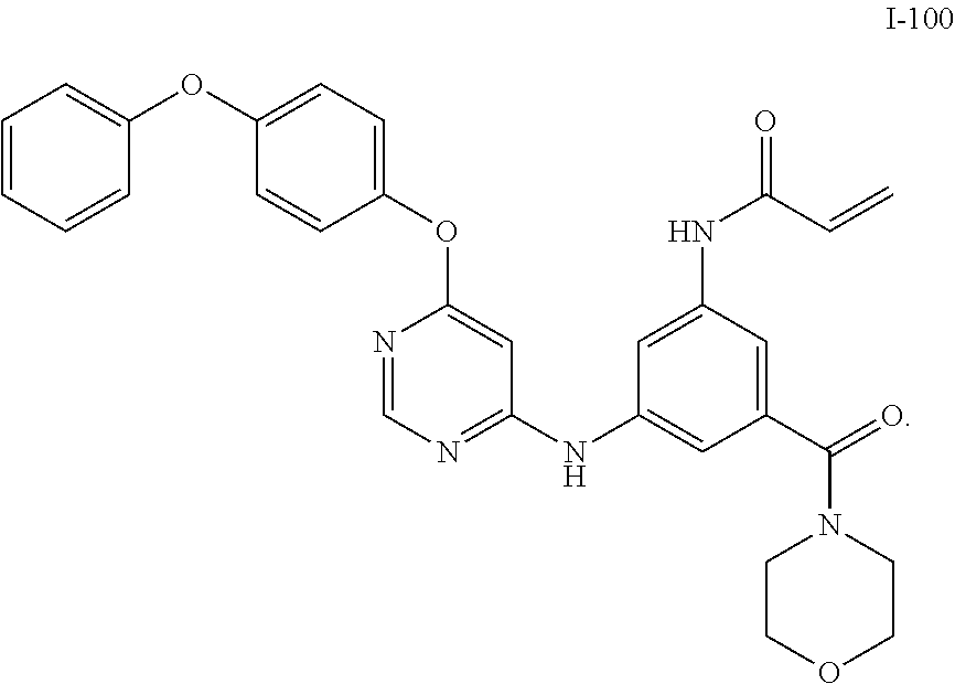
C1=CC=CC(OC2=CC=C(OC3=CC(NC4=CC(C(=O)N5CCOCC5)=CC(NC(C=C)=O)=C4)=NC=N3)C=C2)=C1
